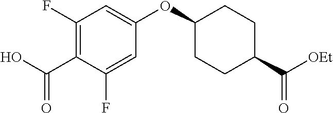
C1(F)=C(C(O)=O)C(F)=CC(OC2CCC(C([OEt])=O)CC2)=C1
